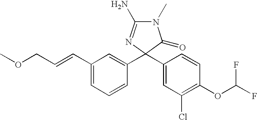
N1(C)C(N)=NC(C2=CC(Cl)=C(OC(F)F)C=C2)(C2=CC(C=CCOC)=CC=C2)C1=O
